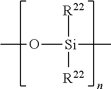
CO[Si](C)([R22])[R22]
